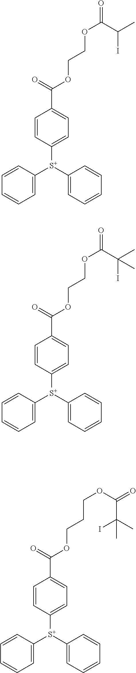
C1=CC([S+](C2=CC=CC=C2)C2=CC=CC=C2)=CC=C1C(OCCOC(C(I)C)=O)=O.C1=CC([S+](C2=CC=CC=C2)C2=CC=CC=C2)=CC=C1C(OCCOC(C(I)(C)C)=O)=O.C1=CC([S+](C2=CC=CC=C2)C2=CC=CC=C2)=CC=C1C(OCCCOC(C(I)(C)C)=O)=O
